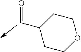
C1C(C=O)CCOC1
